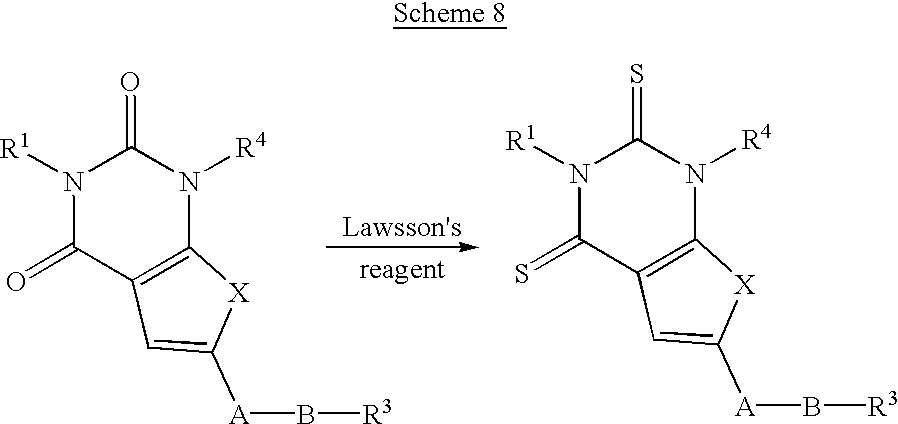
C1=C([A]B[R3])[X]C2=C1C(=S)N([R1])C(=S)N2[R4].C1=C([A]B[R3])[X]C2=C1C(=O)N([R1])C(=O)N2[R4]
